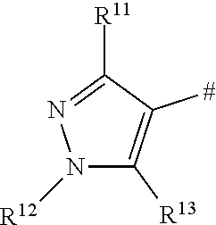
N1([R12])C([R13])=C([#])C([R11])=N1
